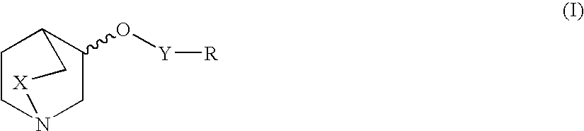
C1(O[Y][R])CN2CCC1C[X]2
